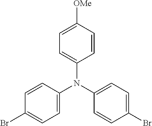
C1=C([OMe])C=CC(N(C2=CC=C(Br)C=C2)C2=CC=C(Br)C=C2)=C1
